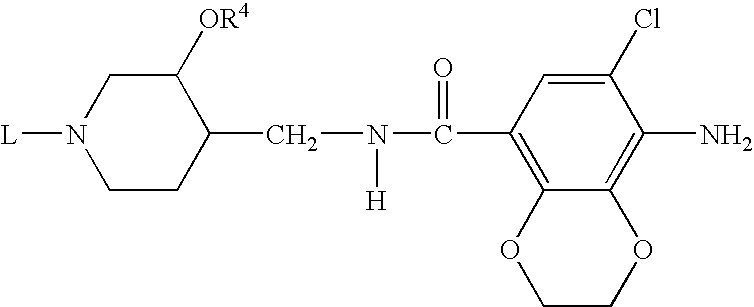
C12=C(C(N([H])CC3C([OR4])CN([L])CC3)=O)C=C(Cl)C(N)=C1OCCO2
